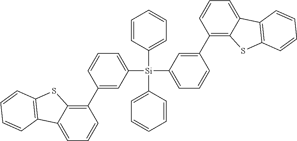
C1(C2=CC([Si](C3=CC=CC=C3)(C3=CC=CC(C4=C5C(=CC=C4)C4=C(S5)C=CC=C4)=C3)C3=CC=CC=C3)=CC=C2)=C2C(=CC=C1)C1=C(S2)C=CC=C1
